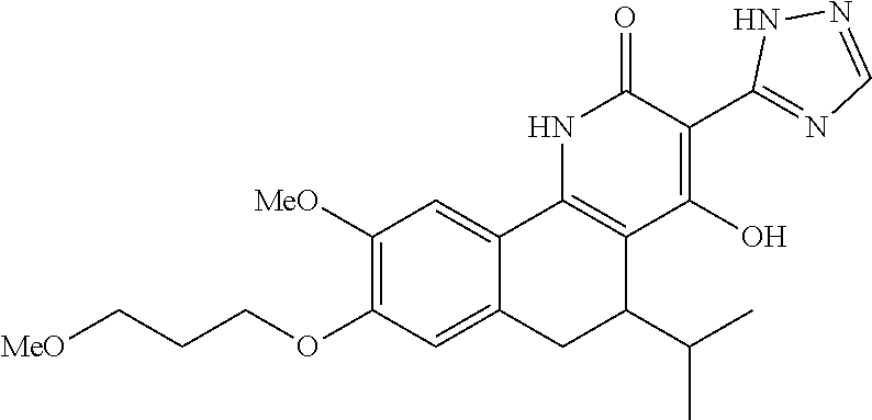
C1([MeO])=C(OCCC[MeO])C=C2C(=C1)C1=C(C(C(C)C)C2)C(O)=C(C2=NC=NN2)C(=O)N1
